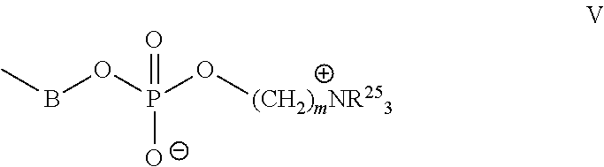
CBOP(O[(CH2)mNR253])(=O)[O-]
